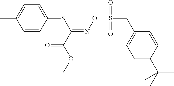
C1=CC(SC(=NOS(CC2=CC=C(C(C)(C)C)C=C2)(=O)=O)C(OC)=O)=CC=C1C
